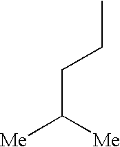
[Me]C([Me])CCC
